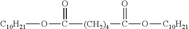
[C10H21]OC([(CH2)4]C(O[C10H21])=O)=O
